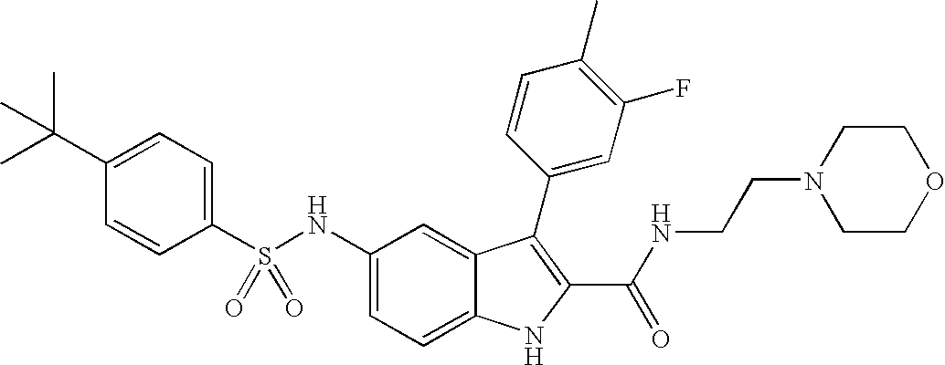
C1(C(C)(C)C)=CC=C(S(NC2=CC=C3C(=C2)C(C2=CC(F)=C(C)C=C2)=C(C(NCCN2CCOCC2)=O)N3)(=O)=O)C=C1
